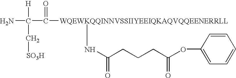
[WQEWKQQINNVSSIIYEEIQKAQVQQEENERRLL](C(C(N)([H])C[SO3H])=O)CNC(CCCC(OC1=CC=CC=C1)=O)=O
